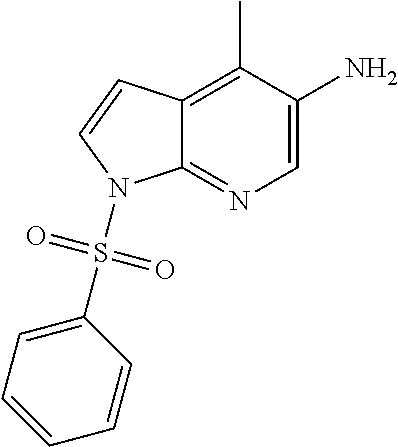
C12=C(C)C(N)=CN=C1N(S(=O)(=O)C1=CC=CC=C1)C=C2
